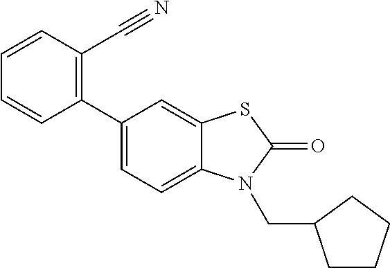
C1(C2=CC=C3C(=C2)SC(=O)N3CC2CCCC2)=C(C#N)C=CC=C1
